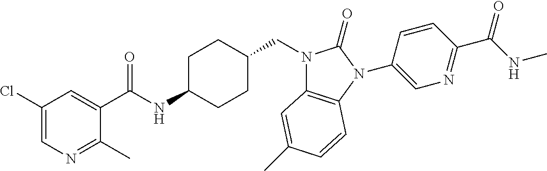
C1(Cl)=CN=C(C)C(C(NC2CCC(CN3C4=C(N(C5=CN=C(C(NC)=O)C=C5)C3=O)C=CC(C)=C4)CC2)=O)=C1
